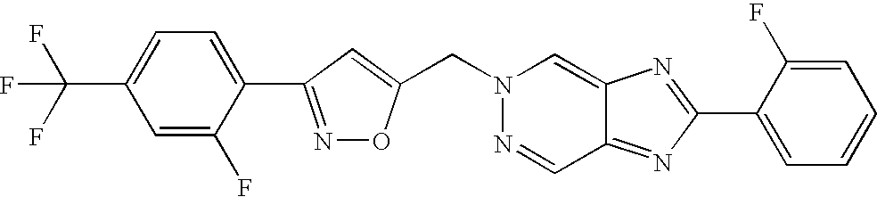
N1=C(C2=CC=C(C(F)(F)F)C=C2F)C=C(CN2N=CC3=NC(C4=CC=CC=C4F)=NC3=C2)O1
